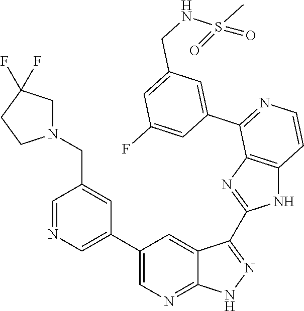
C1=NC=C(C2=CN=C3C(=C2)C(C2=NC4=C(N2)C=CN=C4C2=CC(CNS(C)(=O)=O)=CC(F)=C2)=NN3)C=C1CN1CC(F)(F)CC1
